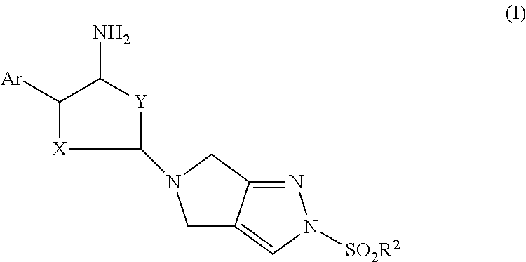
[X]1C([Ar])C(N)[Y]C1N1CC2=CN([SO2R2])N=C2C1
